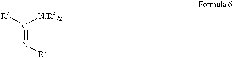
C(=N[R7])([N(R5)2])[R6]
